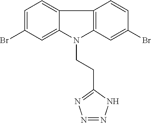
C1=C(Br)C=C2C(=C1)C1=C(N2CCC2=NN=NN2)C=C(Br)C=C1
